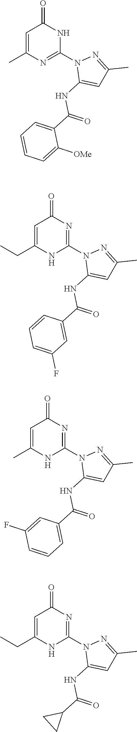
C1=C(C)N=C(N2C(NC(C3=CC=CC=C3[OMe])=O)=CC(C)=N2)NC1=O.C1=C(CC)NC(N2C(NC(C3=CC(F)=CC=C3)=O)=CC(C)=N2)=NC1=O.C1=C(C)NC(N2C(NC(C3=CC=CC(F)=C3)=O)=CC(C)=N2)=NC1=O.C1=C(CC)NC(N2C(NC(C3CC3)=O)=CC(C)=N2)=NC1=O
